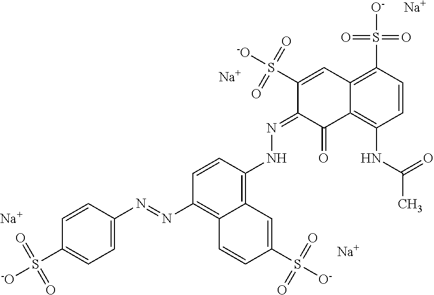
C1=CC(N=NC2=C3C(=C(NN=C4C(=O)C5=C(NC(=O)C)C=CC(S([O-])(=O)=O)=C5C=C4S([-O])(=O)=O)C=C2)C=C(S([O-])(=O)=O)C=C3)=CC=C1S(=O)(=O)[-O].[Na].[Na].[Na].[Na]
